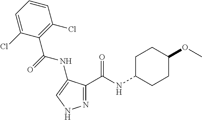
N1=C(C(NC2CCC(OC)CC2)=O)C(NC(=O)C2=C(Cl)C=CC=C2Cl)=CN1
